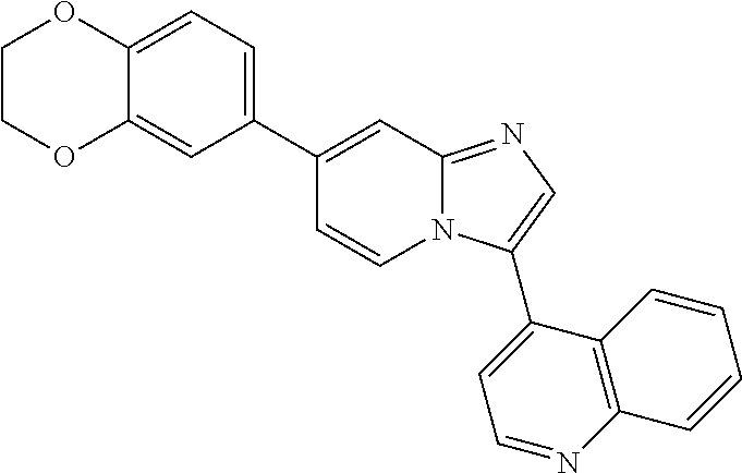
C1COC2=CC(C3=CC4=NC=C(C5=CC=NC6=C5C=CC=C6)N4C=C3)=CC=C2O1
